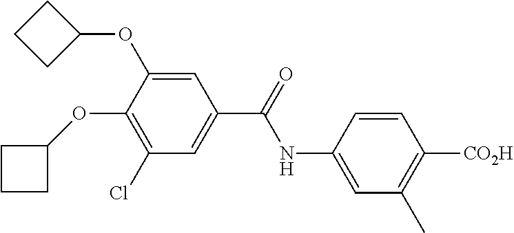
C1=C(NC(=O)C2=CC(Cl)=C(OC3CCC3)C(OC3CCC3)=C2)C=CC([CO2H])=C1C
